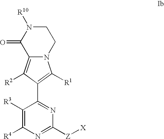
C1([R3])=C([R4])N=C([Z][X])N=C1C1=C([R1])N2C(=C1[R2])C(=O)N([R10])CC2
